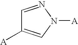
C1=NN([A])C=C1[A]
